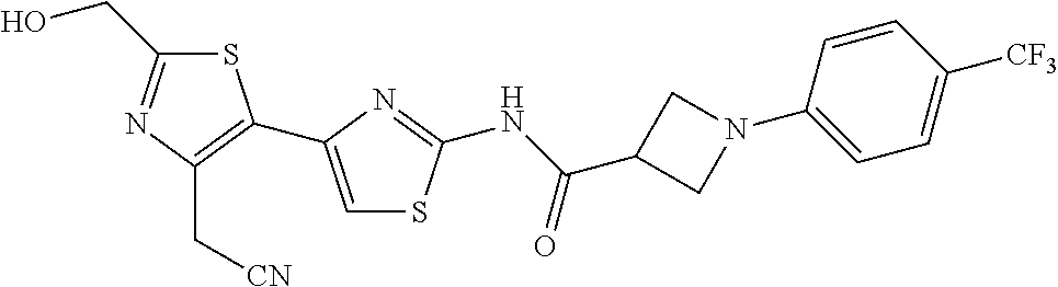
S1C(CO)=NC(C[CN])=C1C1=CSC(NC(C2CN(C3=CC=C([CF3])C=C3)C2)=O)=N1
